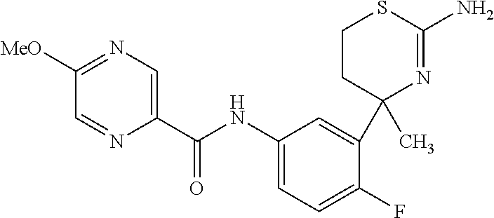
C1CC(C)(C2=CC(NC(C3=CN=C([MeO])C=N3)=O)=CC=C2F)N=C(N)S1
